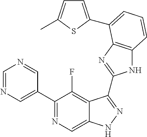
C1=NC=C(C2=NC=C3C(=C2F)C(C2=NC4=C(N2)C=CC=C4C2=CC=C(C)S2)=NN3)C=N1
